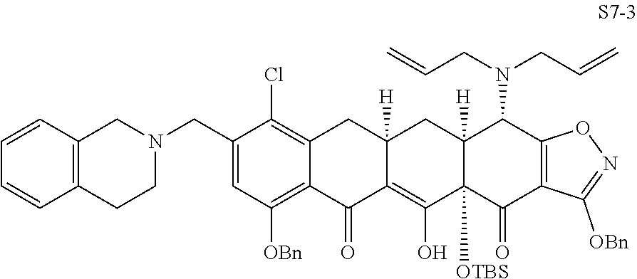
N1(CC2=CC([OBn])=C3C(=C2Cl)CC2([H])C(=C(O)C4([OTBS])C([H])(C2)C(N(CC=C)CC=C)C2=C(C4=O)C([OBn])=NO2)C3=O)CCC2=C(C1)C=CC=C2
